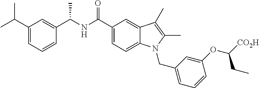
C1(C(NC(C)C2=CC(C(C)C)=CC=C2)=O)=CC=C2C(=C1)C(C)=C(C)N2CC1=CC=CC(OC([CO2H])CC)=C1
